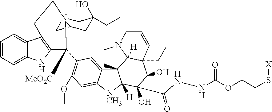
C1=CC=C2C(=C1)C1=C(N2)C(C2=C(OC)C=C3C(=C2)C24C([H])([NCH3]3)C(O)(C(NNC(OCCS[X])=O)=O)C(O)C3(CC)C2([H])N(CC4)CC=C3)([MeO2C])CC2CC(CC)(O)CN(C2)CC1
